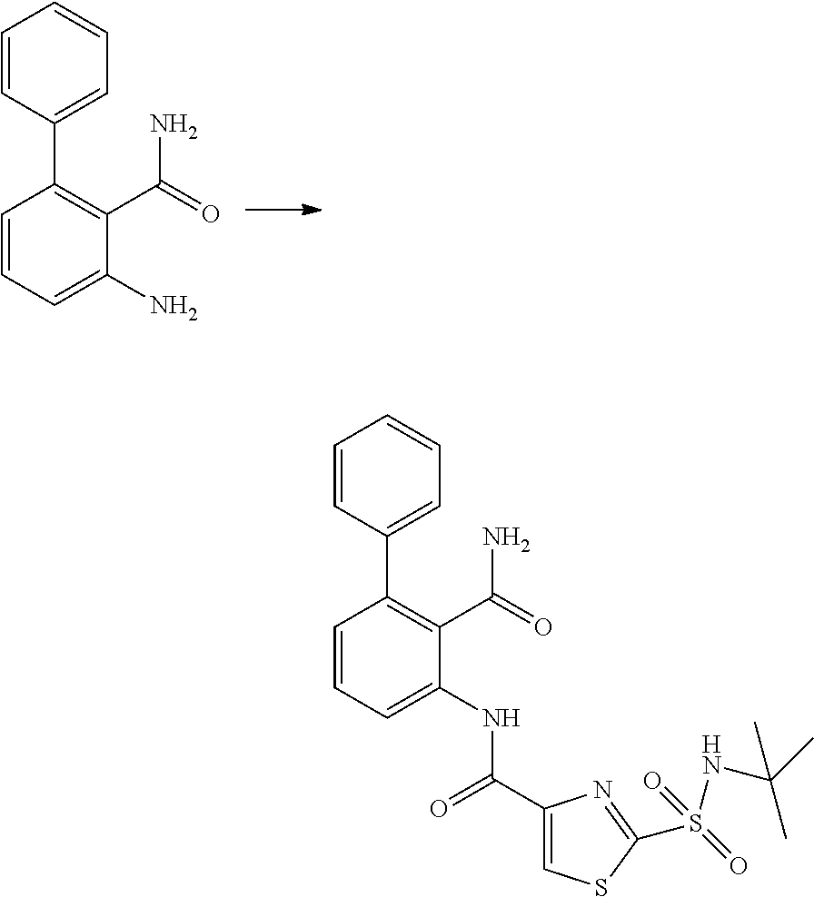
C1(C2=C(C(=O)N)C(N)=CC=C2)=CC=CC=C1.C1(C2=C(C(=O)N)C(NC(C3=CSC(S(=O)(NC(C)(C)C)=O)=N3)=O)=CC=C2)=CC=CC=C1
